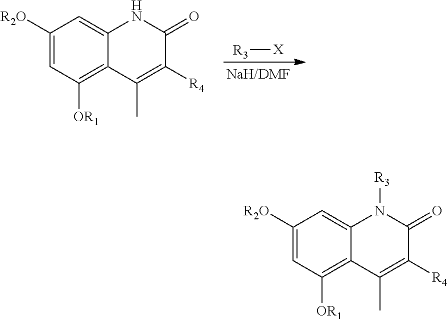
[R3][X].C1([R2O])=CC([OR1])=C2C(=C1)NC(=O)C([R4])=C2C.C1([R2O])=CC([OR1])=C2C(=C1)N([R3])C(=O)C([R4])=C2C
